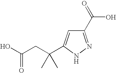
C1(C(=O)O)=NNC(C(CC(O)=O)(C)C)=C1
